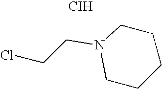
C1N(CCCl)CCCC1.[CIH]
